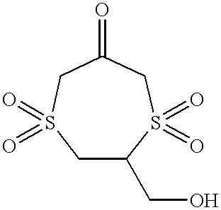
C1C(CO)S(=O)(=O)CC(=O)CS1(=O)=O
